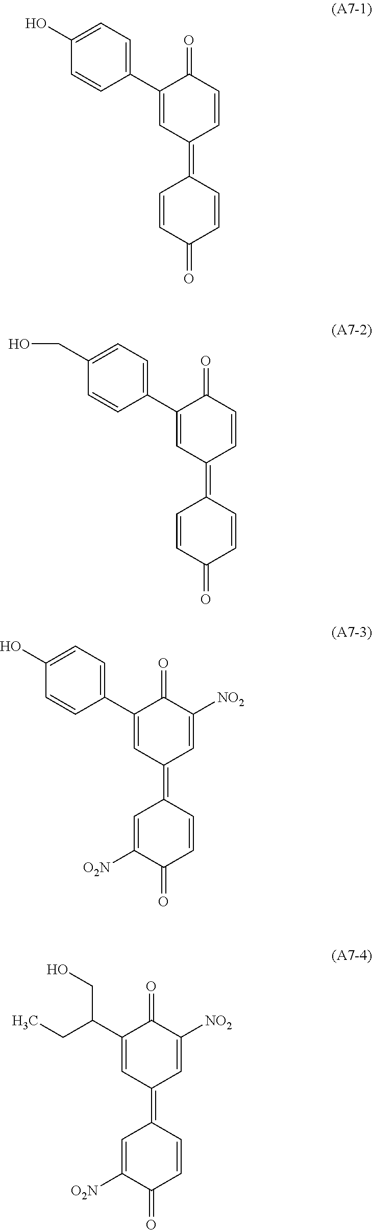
C1(O)=CC=C(C2=CC(=C3C=CC(=O)C=C3)C=CC2=O)C=C1.C1(CO)=CC=C(C2=CC(=C3C=CC(=O)C=C3)C=CC2=O)C=C1.C1(O)=CC=C(C2=CC(=C3C=C([O2N])C(=O)C=C3)C=C([NO2])C2=O)C=C1.C(C1=CC(=C2C=C([O2N])C(=O)C=C2)C=C([NO2])C1=O)(CC)CO
